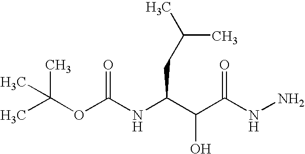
CC(C)(OC(NC(C(C(NN)=O)O)CC(C)C)=O)C
